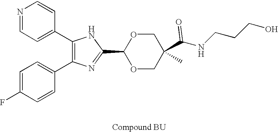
C1(C2=CC=NC=C2)=C(C2=CC=C(F)C=C2)N=C(C2OCC(C(NCCCO)=O)(C)CO2)N1
